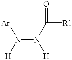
N(N([H])C([R1])=O)([H])[Ar]
